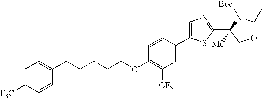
O(C1=C([CF3])C=C(C2=CN=C(C3([Me])COC(C)(C)N3[Boc])S2)C=C1)CCCCCC1=CC=C([F3C])C=C1
